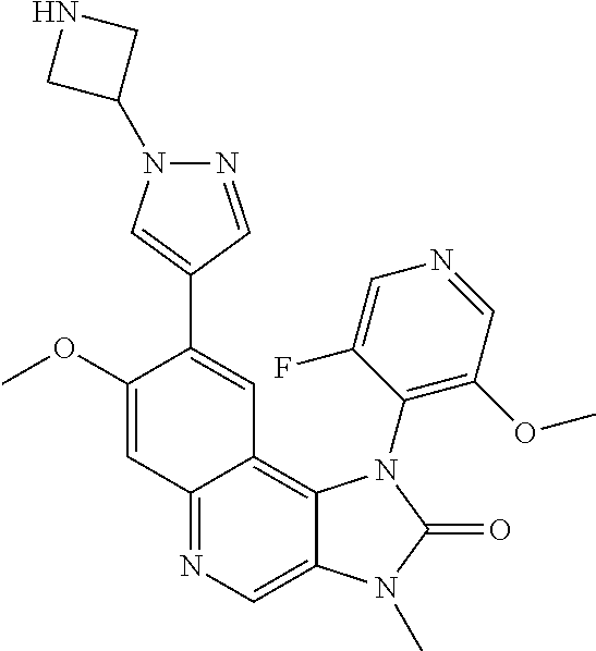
C12=NC=C3C(=C1C=C(C1=CN(C4CNC4)N=C1)C(OC)=C2)N(C1=C(OC)C=NC=C1F)C(=O)N3C
